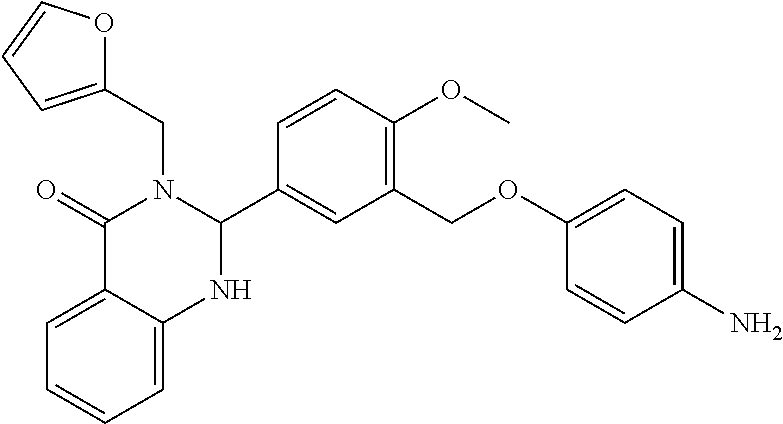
C1=C2C(=CC=C1)NC(C1=CC(COC3=CC=C(N)C=C3)=C(OC)C=C1)N(CC1=CC=CO1)C2=O
